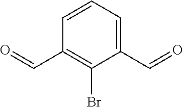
C1(C=O)=CC=CC(C=O)=C1Br
